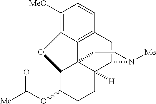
C1([MeO])=C2C3=C(C=C1)CC1C4([H])C3(C(C(OC([Me])=O)CC4)O2)CCN1[Me]
